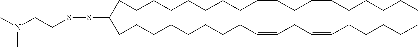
C(CCCCCCCCC=CCC=CCCCCC)(CCCCCCCCC=CCC=CCCCCC)SSCCN(C)C
